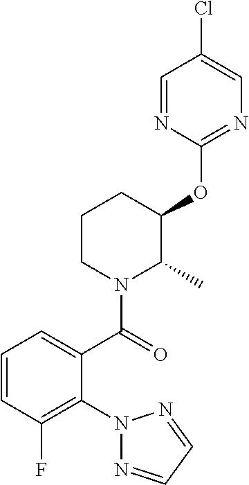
C1(OC2C(C)N(C(=O)C3=CC=CC(F)=C3N3N=CC=N3)CCC2)=NC=C(Cl)C=N1
